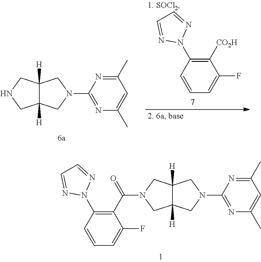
C1C2([H])C([H])(CN1C(C1=C(N3N=CC=N3)C=CC=C1F)=O)CN(C1=NC(C)=CC(C)=N1)C2.C1C2([H])C([H])(CN1)CN(C1=NC(C)=CC(C)=N1)C2.N1=CC=NN1C1=C([CO2H])C(F)=CC=C1
